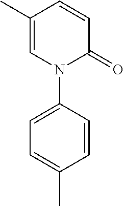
C1(C)=CN(C2=CC=C(C)C=C2)C(=O)C=C1
